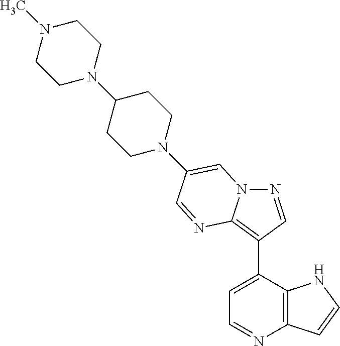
N1=CC(C2=CC=NC3=C2NC=C3)=C2N1C=C(N1CCC(N3CCN(C)CC3)CC1)C=N2
